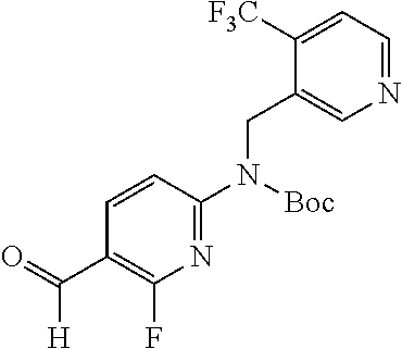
C1([F3C])=CC=NC=C1CN([Boc])C1=NC(F)=C(C(=O)[H])C=C1
